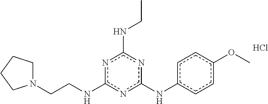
C(CNc1nc(Nc2ccc(OC)cc2)nc(NCC)n1)N1CCCC1.Cl
